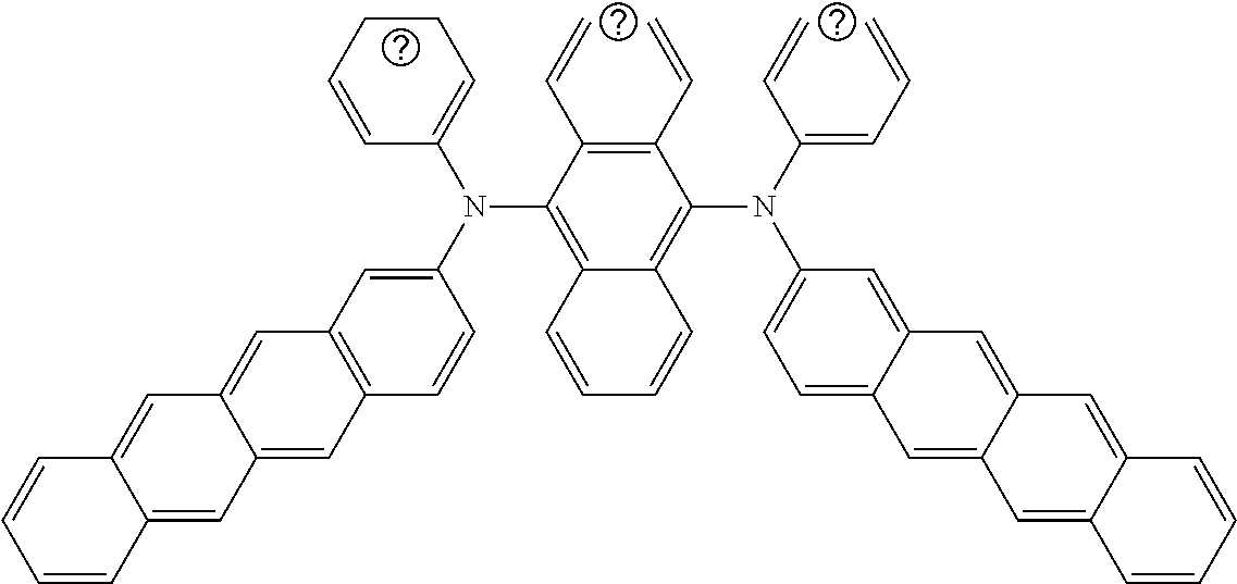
C1CC=CC(N(C2=CC3=C(C=C2)C=C2C(=C3)C=C3C(=C2)C=CC=C3)C2=C3C(=C(N(C(=CC=C)C=C)C4=CC=C5C(=C4)C=C4C(=C5)C=C5C(=C4)C=CC=C5)C(C=C)=C2C=C)C=CC=C3)=C1
